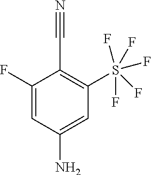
NC1=CC(S(F)(F)(F)(F)F)=C(C#N)C(F)=C1
